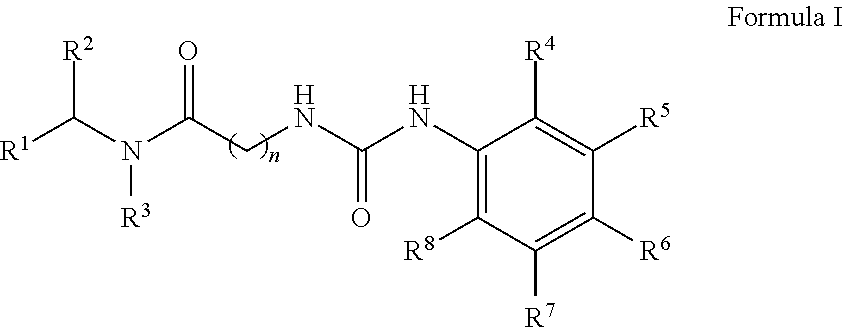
[R1]C(N(C(CNC(NC1=C([R8])C([R7])=C([R6])C([R5])=C1[R4])=O)=O)[R3])[R2]
